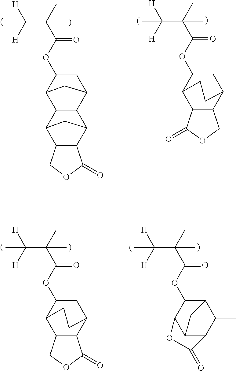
C(C(C)(C(OC1C2CC(C1)C1C2C2C3C(C1C2)C(=O)OC3)=O)C)([H])([H])C.C(C(C)(C(OC1C2C3C(C(C1)CC2)COC3=O)=O)C)([H])([H])C.C(C(C)(C(OC1C2C3C(C(C1)CC2)C(=O)OC3)=O)C)([H])([H])C.C(C(C)(C(OC1C2C3C(C(C)C1C3)C(=O)O2)=O)C)([H])([H])C
